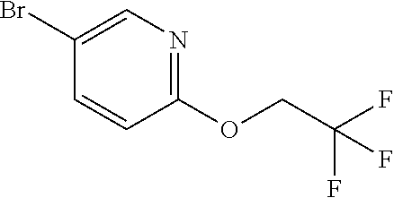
C1(OCC(F)(F)F)=NC=C(Br)C=C1
